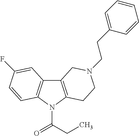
C12=C(N(C(CC)=O)C3=C1C=C(F)C=C3)CCN(CCC1=CC=CC=C1)C2
